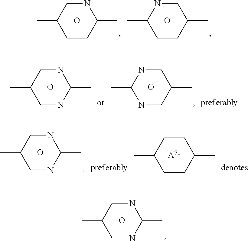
N1CC(C)CCC1C.O.C1NC(C)CCC1C.O.N1CC(C)CNC1C.O.C1NC(C)NCC1C.O.N1CC(C)CNC1C.O.C1CC(C)CCC1C.[A71].N1CC(C)CNC1C.O
